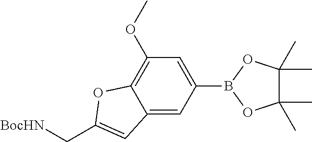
C12=CC(B3OC(C)(C)C(C)(C)O3)=CC(OC)=C1OC(C[BocHN])=C2
